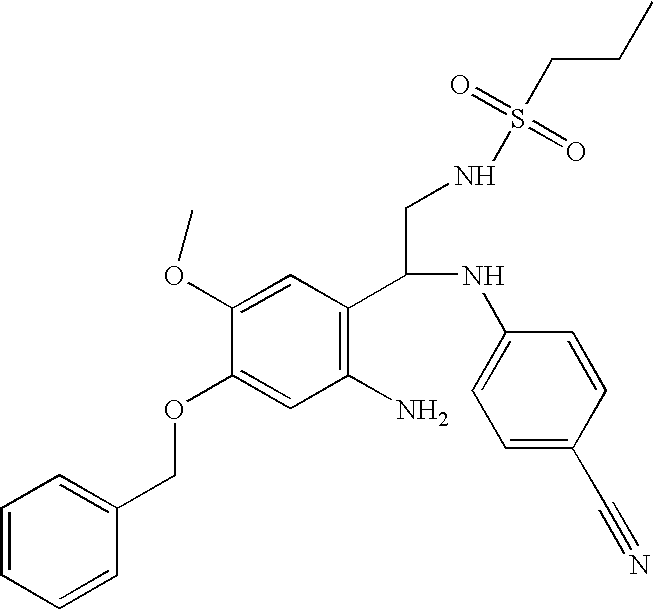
C1=CC=CC(COC2=CC(N)=C(C(CNS(=O)(=O)CCC)NC3=CC=C(C#N)C=C3)C=C2OC)=C1
